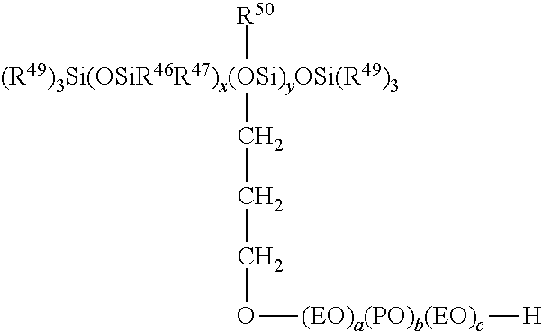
[R50][(R49)3Si(OSiR46R47)x(OSi)yOSi(R49)3]CCCO[(EO)a(PO)b(EO)c][H]
